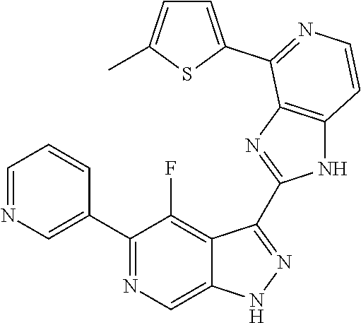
C1=NC=C(C2=NC=C3C(=C2F)C(C2=NC4=C(N2)C=CN=C4C2=CC=C(C)S2)=NN3)C=C1
